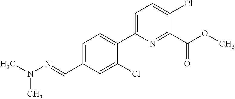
C1=C(C=NN(C)C)C=C(Cl)C(C2=CC=C(Cl)C(C(OC)=O)=N2)=C1
